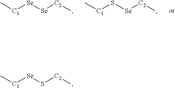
C[C1][Se]S[C2]C.C[C1]S[Se][C2]C.C[C1][Se][Se][C2]C
